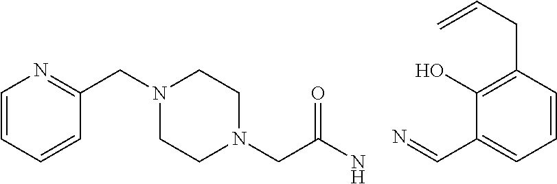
C1=CC=CC(CN2CCN(CC(N)=O)CC2)=N1.N=CC1=CC=CC(CC=C)=C1O
